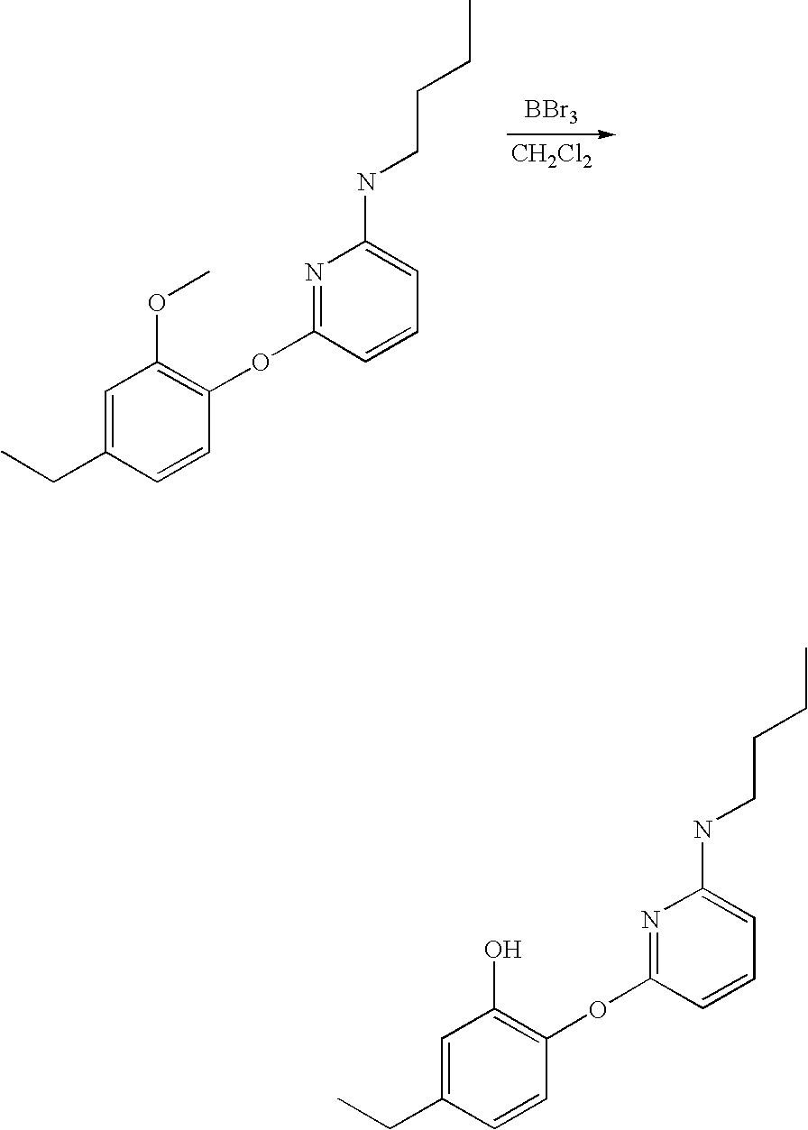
[BBr3].[CH2Cl2].C1=C(CC)C=CC(OC2=NC(NCCCC)=CC=C2)=C1OC.C1=C(CC)C=CC(OC2=NC(NCCCC)=CC=C2)=C1O
